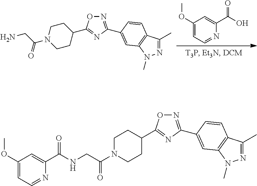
N1=C(C2=CC3=C(C(C)=NN3C)C=C2)N=C(C2CCN(C(=O)CN)CC2)O1.C1=C(OC)C=C(C(O)=O)N=C1.C1=C(OC)C=C(C(NCC(N2CCC(C3=NC(C4=CC5=C(C(C)=NN5C)C=C4)=NO3)CC2)=O)=O)N=C1
